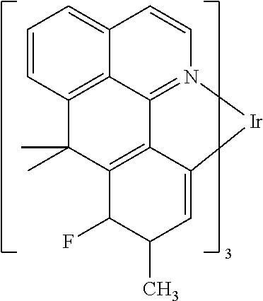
C12=CC=CC3=C1C1=N(C=C2)[Ir]C2=CC(C)C(F)C(=C12)C3(C)C
